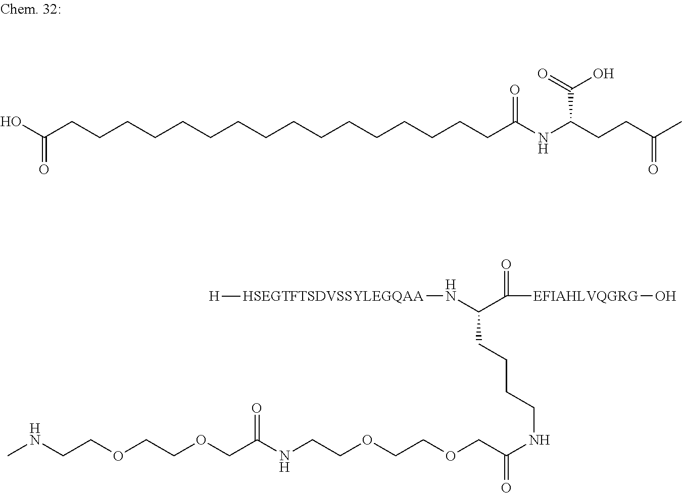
OC(CCCCCCCCCCCCCCCCC(NC(CCC(C)=O)C(=O)O)=O)=O.N(CCOCCOCC(NCCOCCOCC(NCCCCC(N[HSEGTFTSDVSSYLEGQAA][H])C(=O)[EFIAHLVQGRG]O)=O)=O)C
